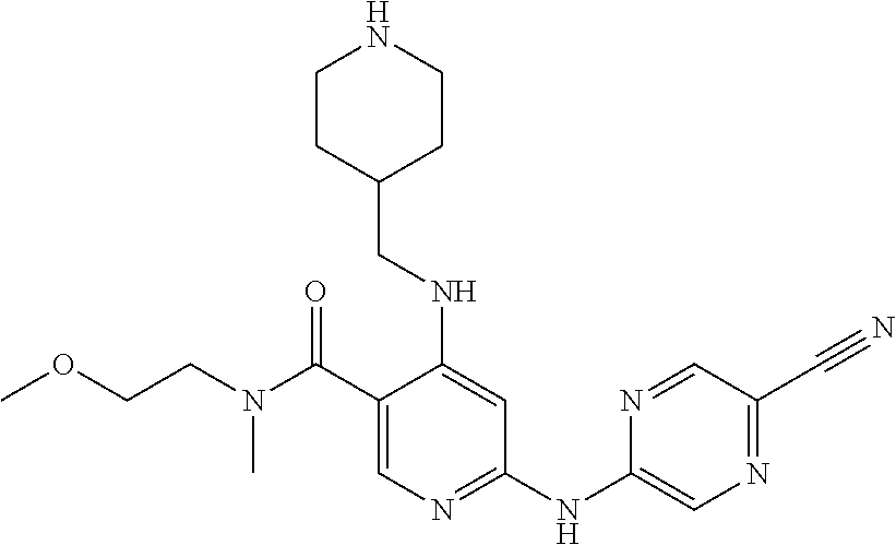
C1(C(N(CCOC)C)=O)=CN=C(NC2=CN=C(C#N)C=N2)C=C1NCC1CCNCC1
